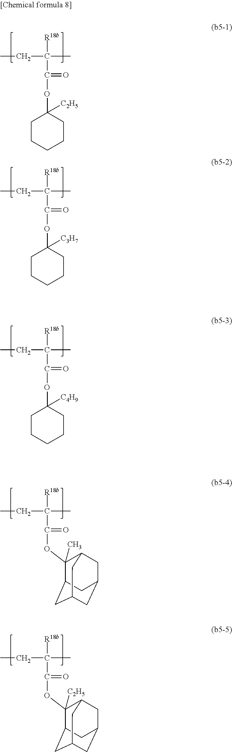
[R18b]C(C)(CC)C(=O)OC1([C2H5])CCCCC1.[R18b]C(C)(CC)C(=O)OC1([C3H7])CCCCC1.[R18b]C(C)(CC)C(=O)OC1([C4H9])CCCCC1.[R18b]C(C)(CC)C(=O)OC1(C)C2CC3CC(CC1C3)C2.[R18b]C(C)(CC)C(=O)OC1([C2H5])C2CC3CC(CC1C3)C2
